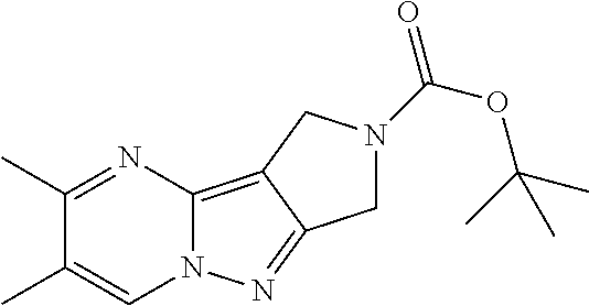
C1(C)=NC2=C3C(=NN2C=C1C)CN(C(OC(C)(C)C)=O)C3
